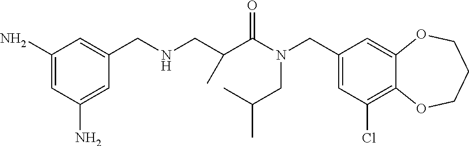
C1(CN(C(=O)C(CNCC2=CC(N)=CC(N)=C2)C)CC(C)C)=CC(Cl)=C2C(=C1)OCCCO2
